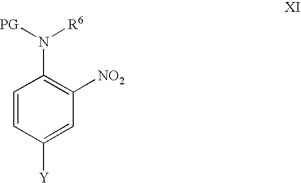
C1=CC([Y])=CC([NO2])=C1N([PG])[R6]
